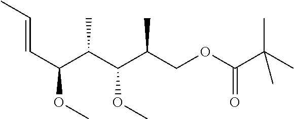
C(C(C(C(COC(C(C)(C)C)=O)C)OC)C)(C=CC)OC
